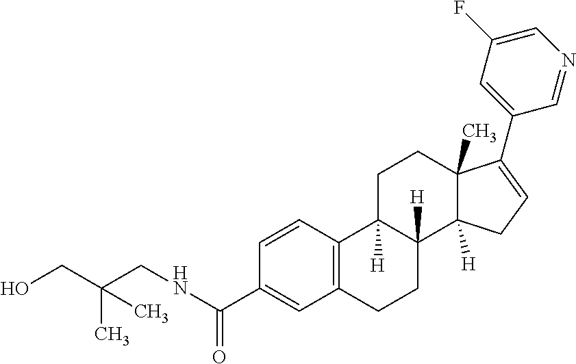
C1=CC(C(NCC(CO)(C)C)=O)=CC2=C1C1([H])C([H])(CC2)C2([H])C(C)(CC1)C(C1=CC(F)=CN=C1)=CC2
